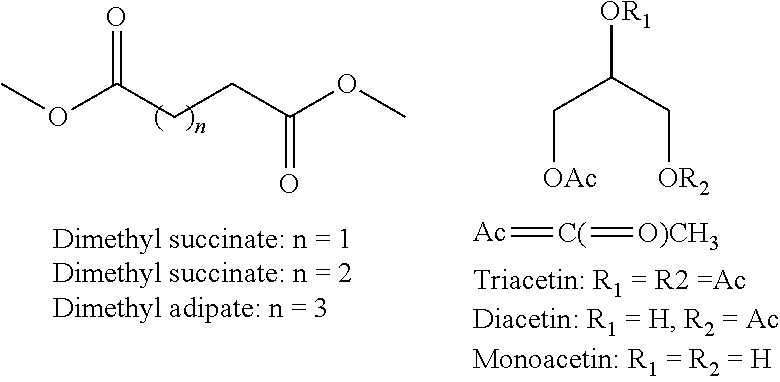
COC(CCC(OC)=O)=O.[Ac]=[C(]=[O)CH3].C(C(C[OR2])[OR1])[OAc]
